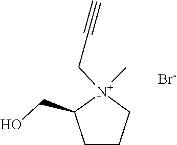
C(C1CCC[N+]1(CC#C)C)O.[Br-]
